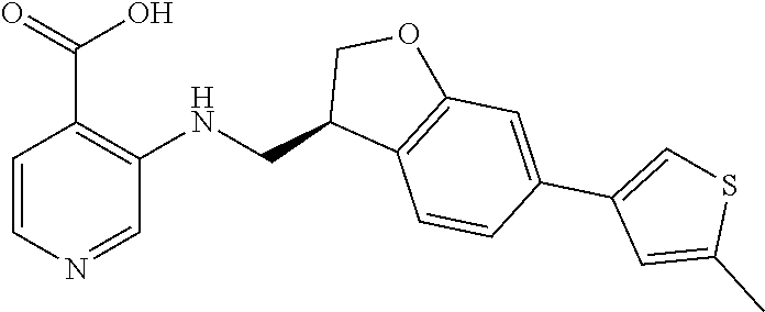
C1=CN=CC(NCC2C3=C(OC2)C=C(C2=CSC(C)=C2)C=C3)=C1C(=O)O
